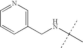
C1=NC=C(CNC(C)(C)C)C=C1
